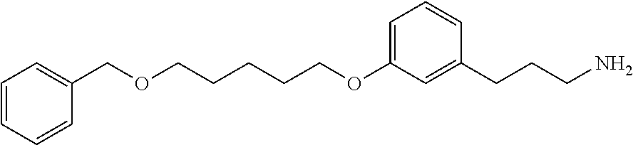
C1=C(OCCCCCOCC2=CC=CC=C2)C=C(CCCN)C=C1
